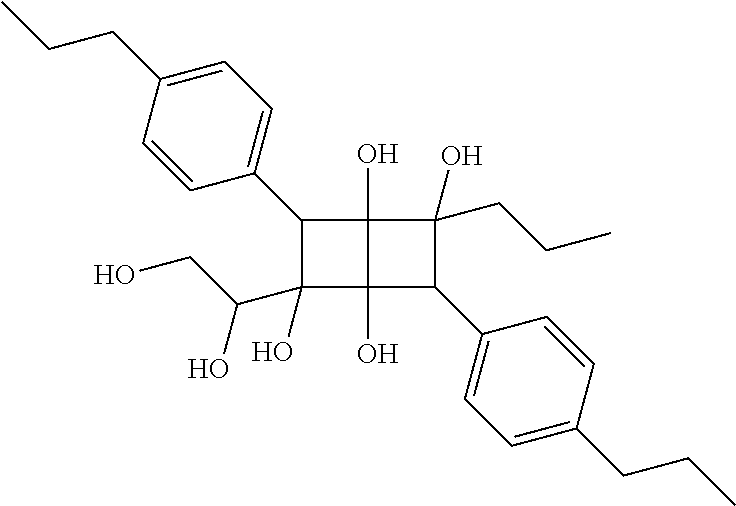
C1(C2=CC=C(CCC)C=C2)C(C(O)CO)(O)C2(O)C1(O)C(CCC)(O)C2C1=CC=C(CCC)C=C1
